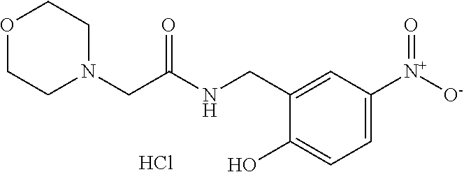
C1=C([N+]([O-])=O)C=C(CNC(CN2CCOCC2)=O)C(O)=C1.Cl
